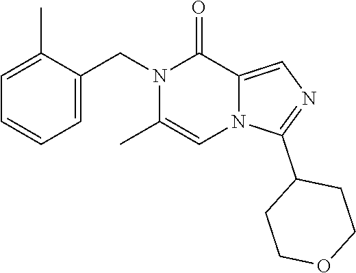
C1=C(CN2C(C)=CN3C(=CN=C3C3CCOCC3)C2=O)C(C)=CC=C1
